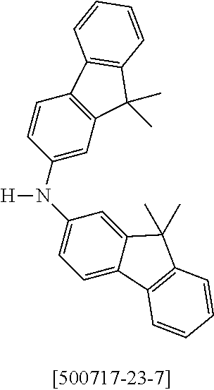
C1(N([H])C2=CC=C3C(=C2)C(C)(C)C2=C3C=CC=C2)=CC2=C(C=C1)C1=C(C2(C)C)C=CC=C1
